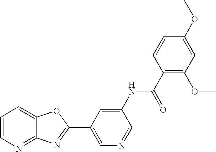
C1=CN=C2C(=C1)OC(C1=CN=CC(NC(=O)C3=C(OC)C=C(OC)C=C3)=C1)=N2
